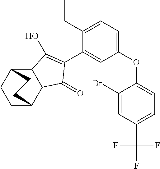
C12C(C3CCC1CC3)C(=O)C(C1=CC(OC3=CC=C(C(F)(F)F)C=C3Br)=CC=C1CC)=C2O
